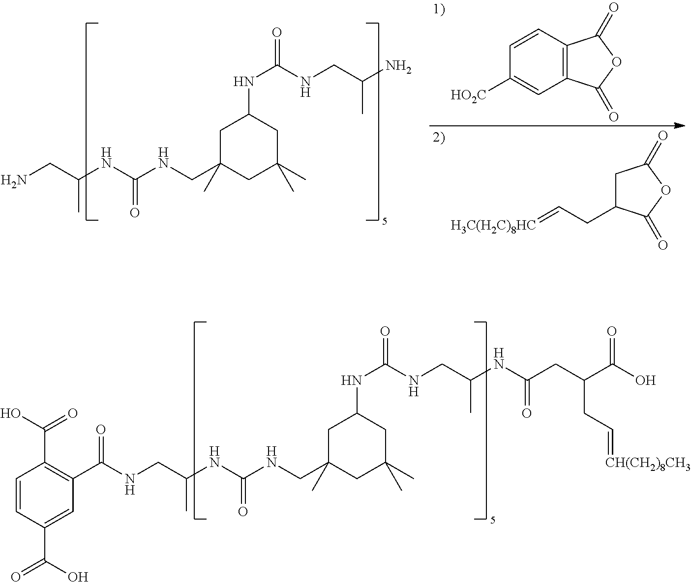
C1C(CNC(NC(CNC(C2=C(C(=O)O)C=CC(C(=O)O)=C2)=O)C)=O)(C)CC(C)(C)CC1NC(NCC(NC(CC(C(O)=O)CC=[CH(CH2)8CH3])=O)C)=O.C1C(CNC(NC(CN)C)=O)(C)CC(C)(C)CC1NC(NCC(N)C)=O.C1C(CC=[H3C(H2C)8HC])C(=O)OC1=O.C12=C(C=CC([HO2C])=C1)C(=O)OC2=O
